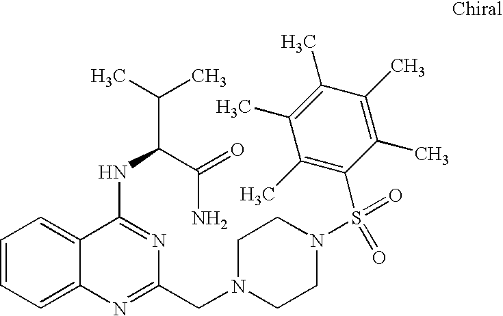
C1=CC=C2C(=C1)C(NC(C(C)C)C(=O)N)=NC(CN1CCN(S(=O)(=O)C3=C(C)C(C)=C(C)C(C)=C3C)CC1)=N2
